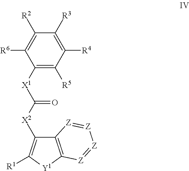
C1([R2])=C([R6])C([X1]C([X2]C2=C([R1])[Y1]C3=C2[Z]=[Z][Z]=[Z]3)=O)=C([R5])C([R4])=C1[R3]
